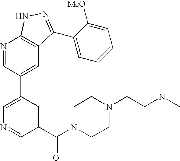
N1=CC(C2=CN=CC(C(N3CCN(CCN(C)C)CC3)=O)=C2)=CC2=C1NN=C2C1=CC=CC=C1[MeO]
